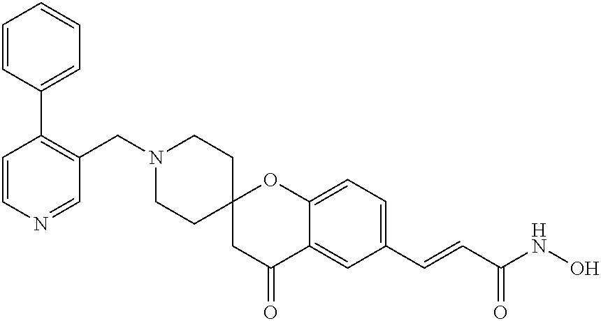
C(=CC(NO)=O)C1=CC=C2C(=C1)C(=O)CC1(CCN(CC3=C(C4=CC=CC=C4)C=CN=C3)CC1)O2
